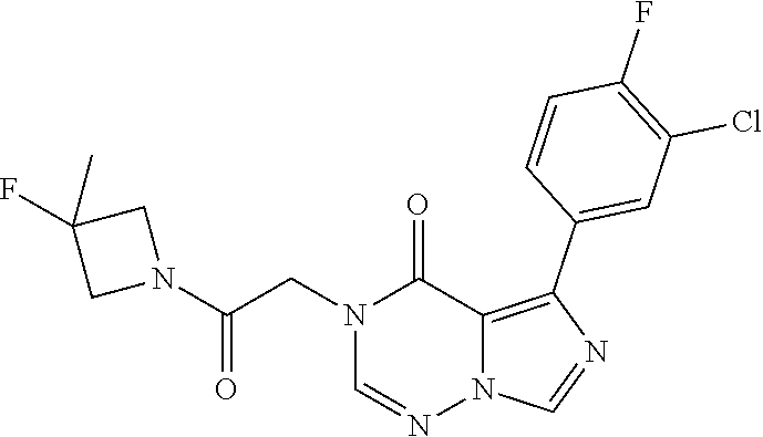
N1=CN(CC(N2CC(F)(C)C2)=O)C(=O)C2=C(C3=CC(Cl)=C(F)C=C3)N=CN12
